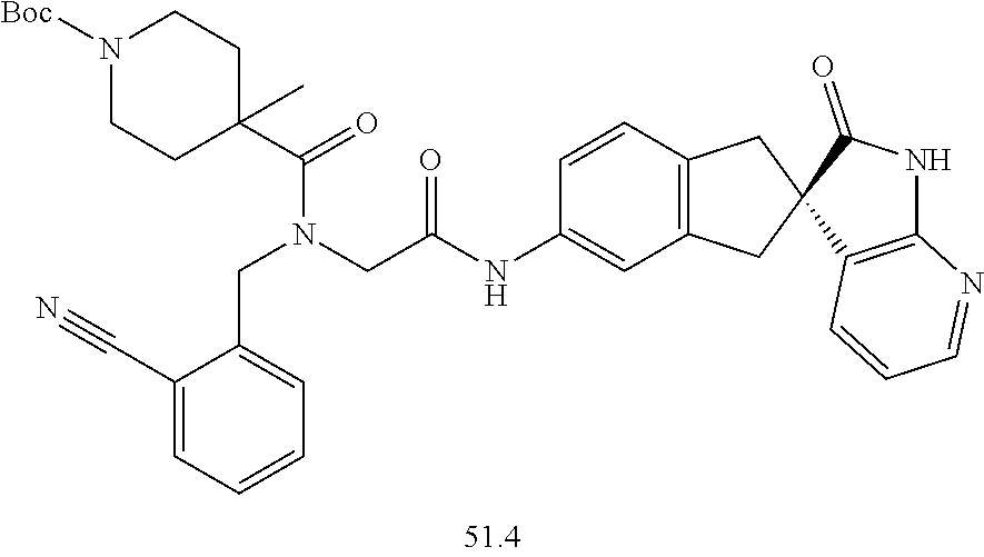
N1([Boc])CCC(C(=O)N(CC(NC2=CC3=C(C=C2)CC2(C3)C3=C(NC2=O)N=CC=C3)=O)CC2=CC=CC=C2C#N)(C)CC1
